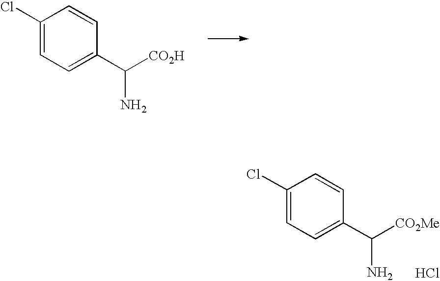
C1(Cl)=CC=C(C([CO2H])N)C=C1.C1(Cl)=CC=C(C([CO2Me])N)C=C1.Cl
